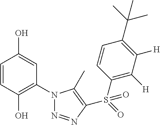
C1=CC(O)=C(N2N=NC(S(=O)(C3=C([H])C([H])=C(C(C)(C)C)C=C3)=O)=C2C)C=C1O
